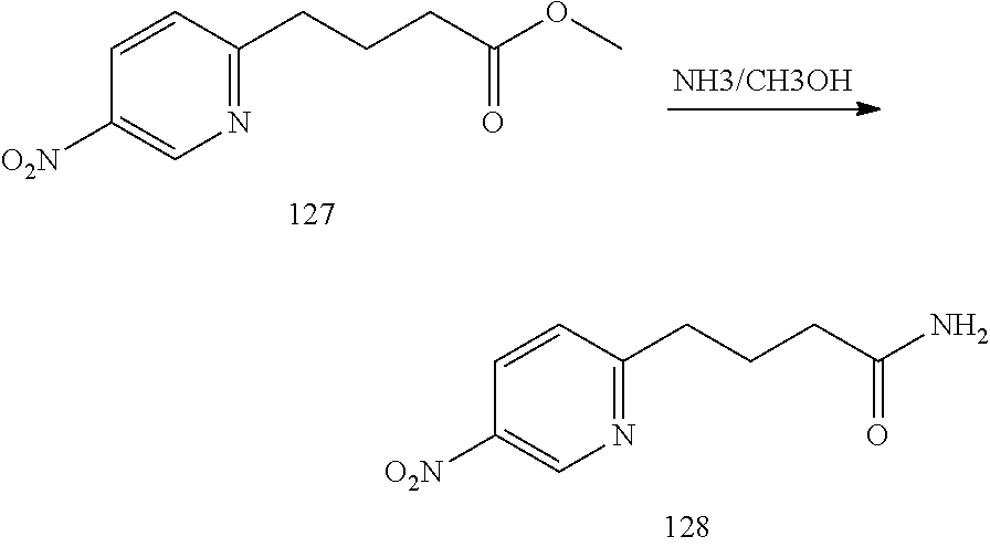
N1=C(CCCC(OC)=O)C=CC([O2N])=C1.N1=C(CCCC(N)=O)C=CC([O2N])=C1
